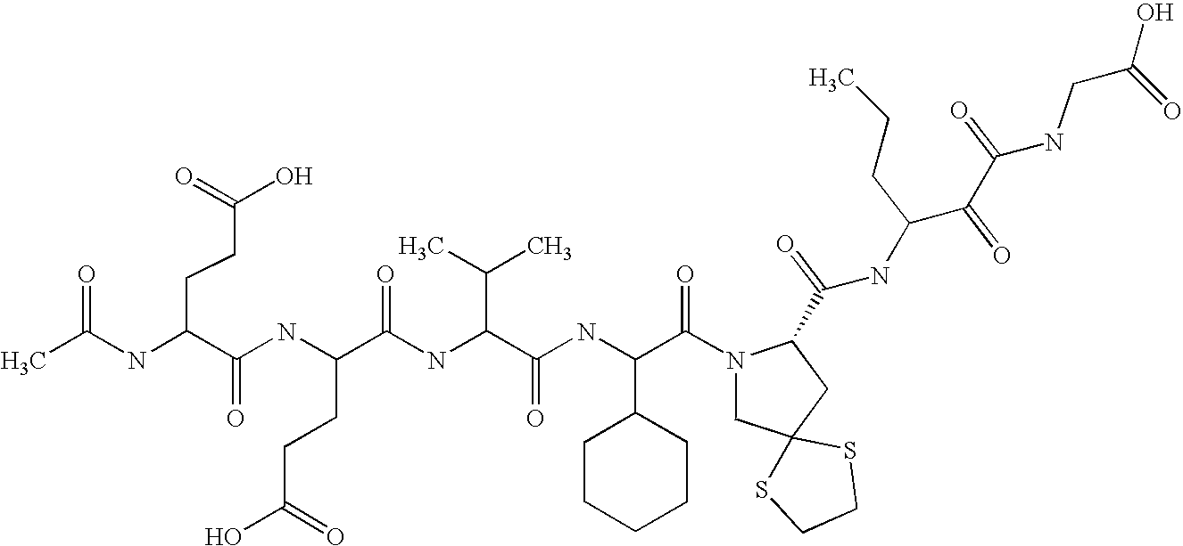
CC(NC(C(NC(C(NC(C(C)C)C(=O)NC(C1CCCCC1)C(=O)N1CC2(CC1C(NC(C(C(NCC(O)=O)=O)=O)CCC)=O)SCCS2)=O)CCC(=O)O)=O)CCC(O)=O)=O
